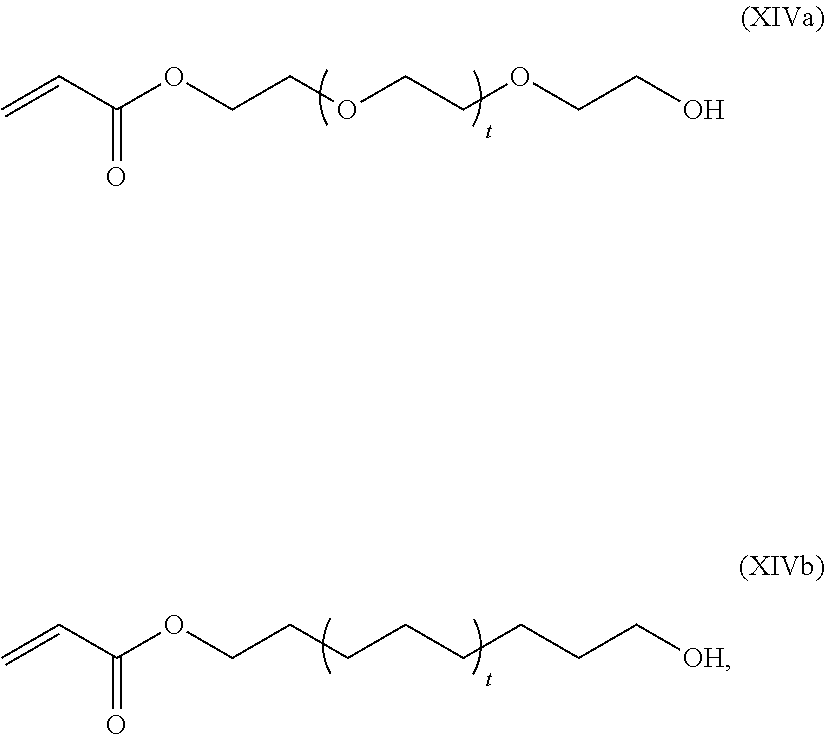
C=CC(OCCOCCOCCO)=O.C=CC(OCCCCCCCC[OH])=O
